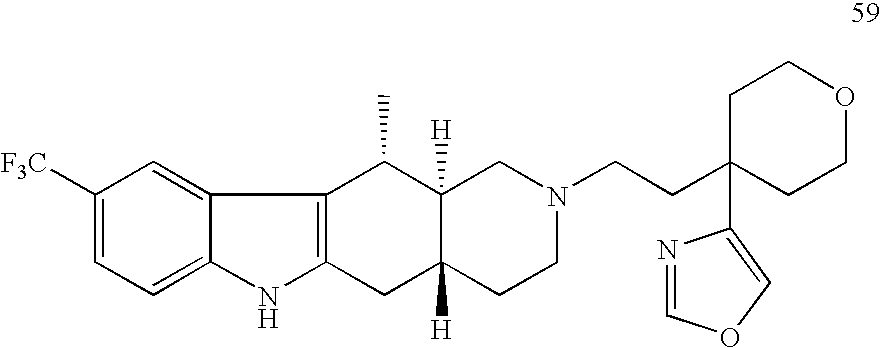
C1([F3C])=CC=C2C(=C1)C1=C(N2)CC2([H])C([H])(C1C)CN(CCC1(C3=COC=N3)CCOCC1)CC2
